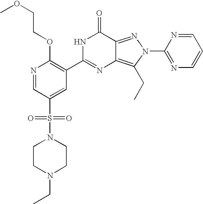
N1=CC(S(=O)(=O)N2CCN(CC)CC2)=CC(C2=NC3=C(CC)N(C4=NC=CC=N4)N=C3C(=O)N2)=C1OCCOC
